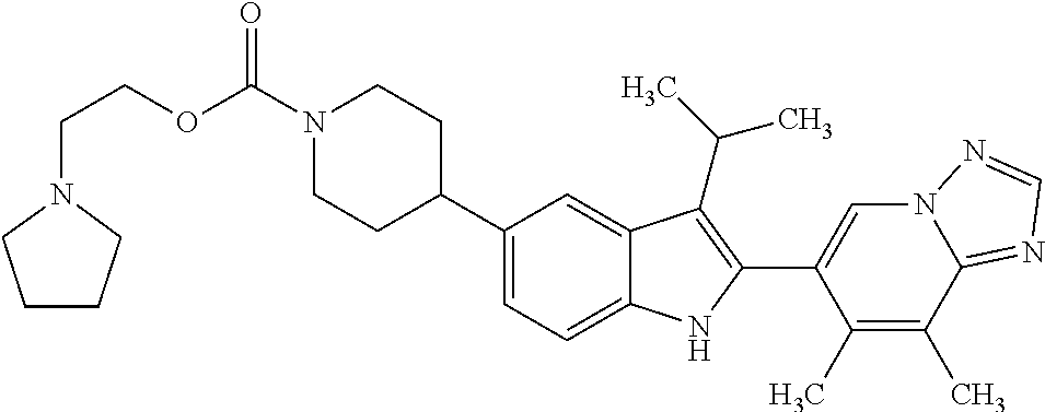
C(=O)(N1CCC(C2=CC=C3C(=C2)C(C(C)C)=C(C2=CN4C(=NC=N4)C(C)=C2C)N3)CC1)OCCN1CCCC1
